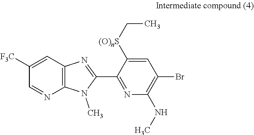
C12=C(C=C([F3C])C=N1)N=C(C1=NC(NC)=C(Br)C=C1[(O)nS]CC)N2C
